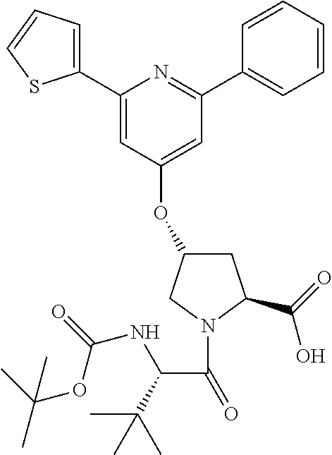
C1(C2=CC=CS2)=CC(OC2CC(C(=O)O)N(C(=O)C(C(C)(C)C)NC(OC(C)(C)C)=O)C2)=CC(C2=CC=CC=C2)=N1
